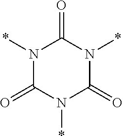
N1(*)C(=O)N(*)C(=O)N(*)C1=O
